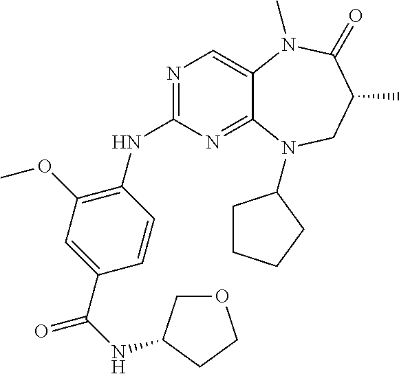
N1=C(NC2=C(OC)C=C(C(NC3COCC3)=O)C=C2)N=C2C(=C1)N(C)C(=O)C(C)CN2C1CCCC1
